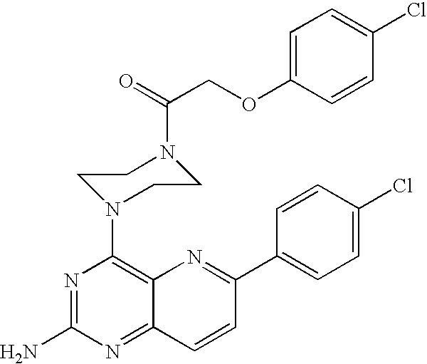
N1=C(N)N=C2C(=C1N1CCN(C(=O)COC3=CC=C(Cl)C=C3)CC1)N=C(C1=CC=C(Cl)C=C1)C=C2
